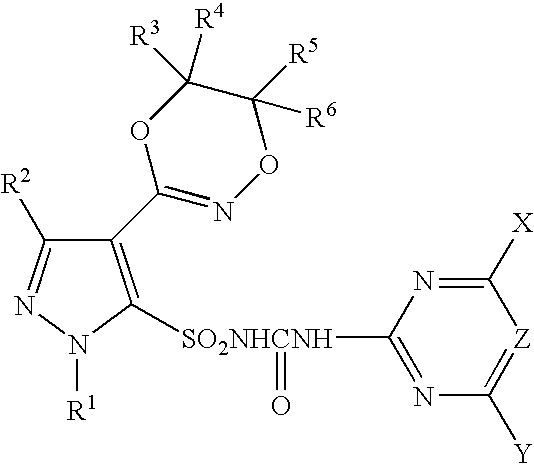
C1(C2=NOC([R6])([R5])C([R3])([R4])O2)=C([SO2NHCNH](C2=NC([Y])=[Z]C([X])=N2)=O)N([R1])N=C1[R2]
